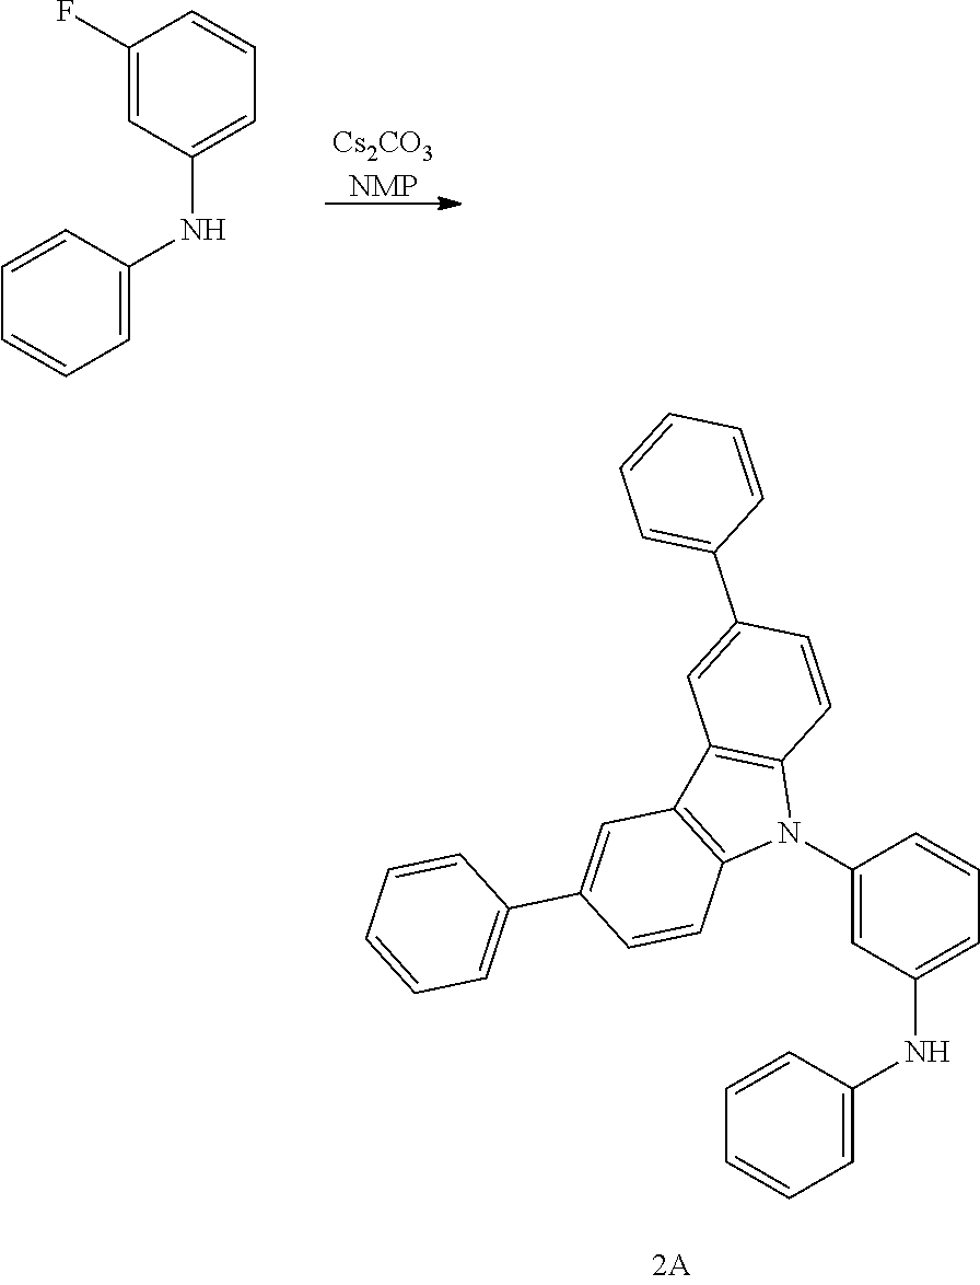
C1(N2C3=C(C4=C2C=CC(C2=CC=CC=C2)=C4)C=C(C2=CC=CC=C2)C=C3)=CC(NC2=CC=CC=C2)=CC=C1.[Cs2CO3NMP].C1(F)=CC(NC2=CC=CC=C2)=CC=C1
